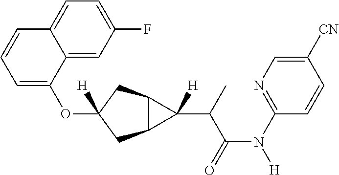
O(C1([H])CC2C(C1)C2(C(C(N([H])C1=NC=C([CN])C=C1)=O)C)[H])C1=CC=CC2=CC=C(F)C=C12
